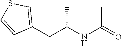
CC(NC(=O)C)CC1=CSC=C1
